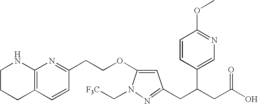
C1=CC(C(CC(O)=O)CC2=NN(C[F3C])C(OCCC3=NC4=C(C=C3)CCCN4)=C2)=CN=C1OC
